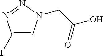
C1(I)=CN(CC(=O)O)N=N1
